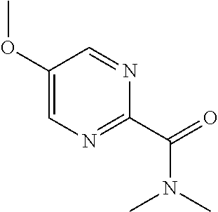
C1(OC)=CN=C(C(=O)N(C)C)N=C1
